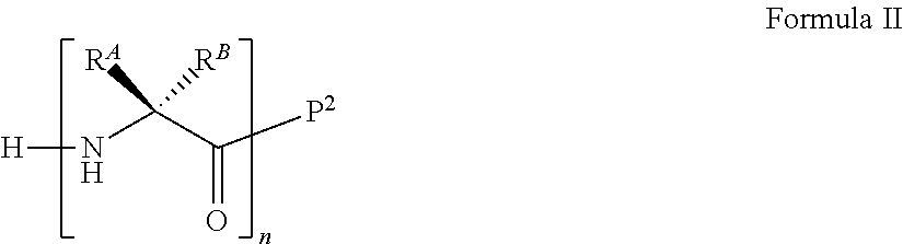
[H]NC(C([P2])=O)([RA])[RB]
